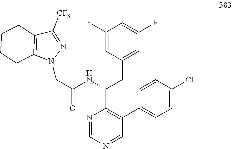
C(C(NC(CC1=CC(F)=CC(F)=C1)C1=C(C2=CC=C(Cl)C=C2)C=NC=N1)=O)N1N=C([CF3])C2=C1CCCC2
